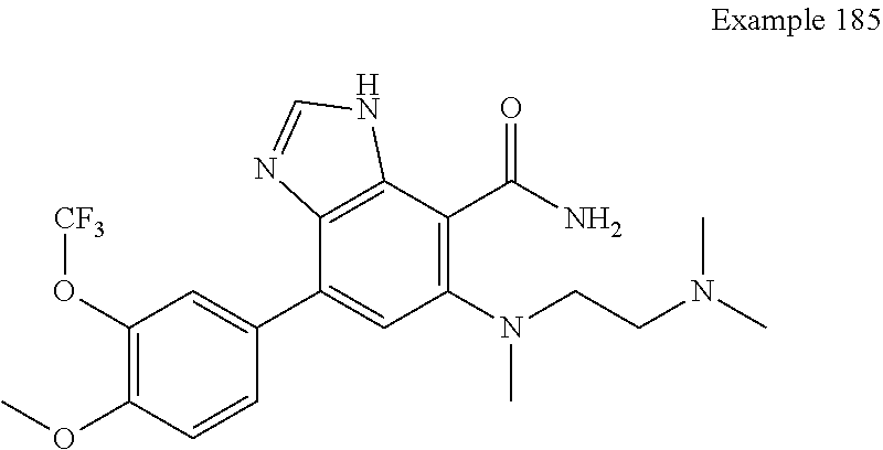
C1(O[CF3])=C(OC)C=CC(C2=CC(N(CCN(C)C)C)=C(C(N)=O)C3=C2N=CN3)=C1
